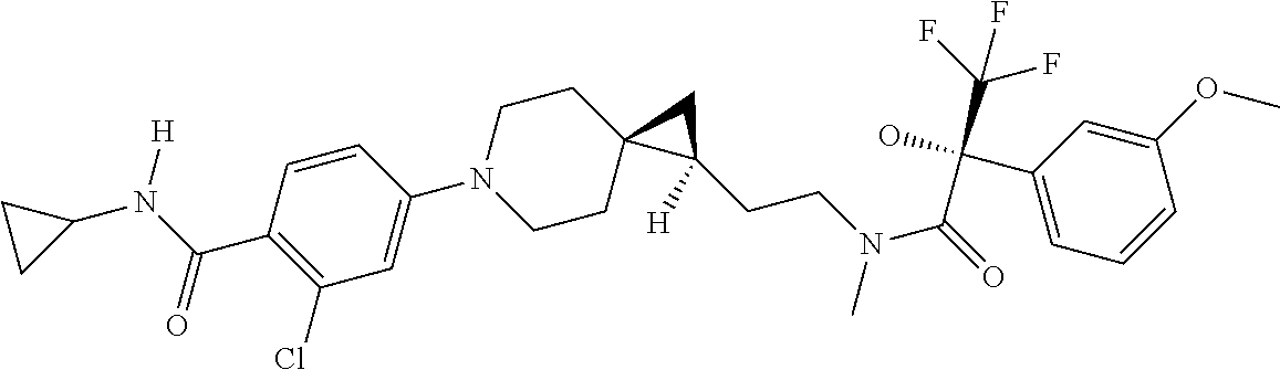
C1=CC(C(N([H])C2CC2)=O)=C(Cl)C=C1N1CCC2(CC1)C(CCN(C(=O)C(C1=CC=CC(OC)=C1)(C(F)(F)F)O)C)([H])C2
